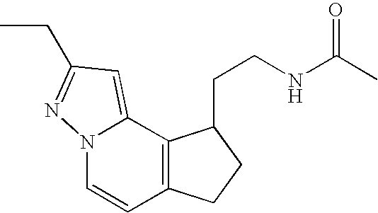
C1=CC2=C(C3=CC(CC)=NN13)C(CCNC(C)=O)CC2
